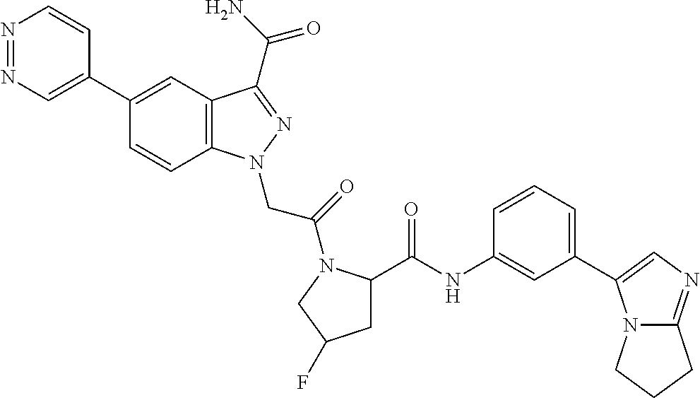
N1=NC=C(C2=CC3=C(C=C2)N(CC(=O)N2C(C(=O)NC4=CC(C5=CN=C6N5CCC6)=CC=C4)CC(F)C2)N=C3C(N)=O)C=C1
